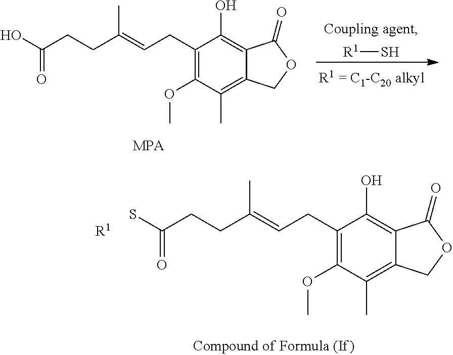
[R1]S.OC(CCC(=CCC1=C(OC)C(C)=C2C(=C1O)C(=O)OC2)C)=O.[MPA].SC(CCC(=CCC1=C(OC)C(C)=C2C(=C1O)C(=O)OC2)C)=O.[R1]
